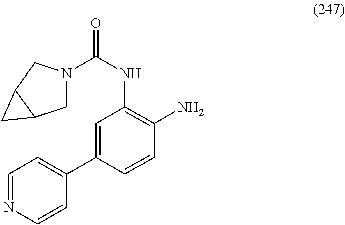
C1=C(C2=CC=NC=C2)C=CC(N)=C1NC(N1CC2C(C1)C2)=O
